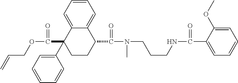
C1=C2C(=CC=C1)C(C(=O)N(CCCNC(=O)C1=CC=CC=C1OC)C)CCC2(C1=CC=CC=C1)C(=O)OCC=C
